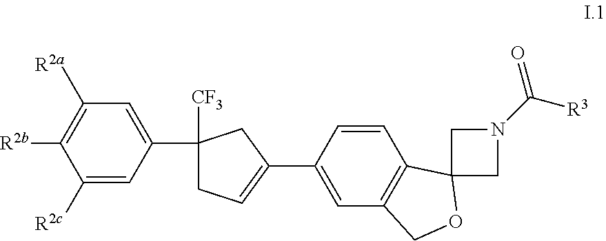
C1=C([R2c])C([R2b])=C([R2a])C=C1C1([CF3])CC(C2=CC3=C(C=C2)C2(OC3)CN(C([R3])=O)C2)=CC1
